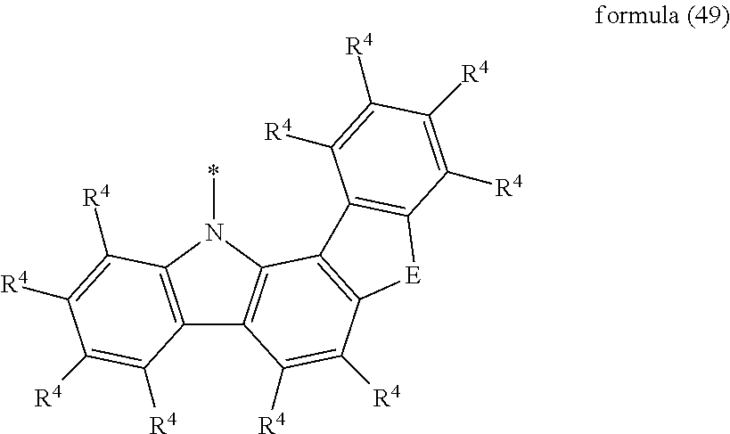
C12=C(N(*)C3=C1C([R4])=C([R4])C1=C3C3=C([E]1)C([R4])=C([R4])C([R4])=C3[R4])C([R4])=C([R4])C([R4])=C2[R4]
